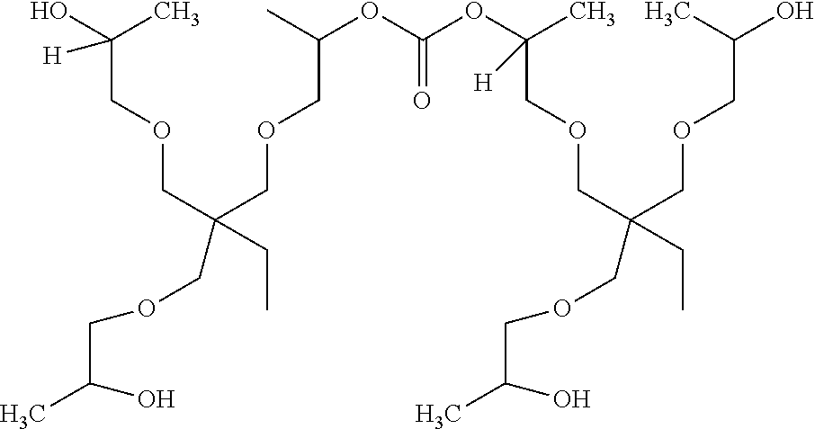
CC(OC(OC(C)(COCC(CC)(COCC(O)C)COCC(C)O)[H])=O)COCC(COCC(C)([H])O)(CC)COCC(C)O
